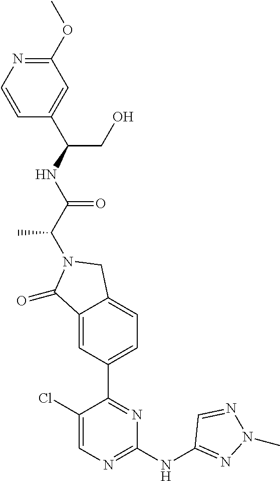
C1(=O)C2=CC(C3=NC(NC4=NN(C)N=C4)=NC=C3Cl)=CC=C2CN1C(C(=O)NC(C1=CC(OC)=NC=C1)CO)C
